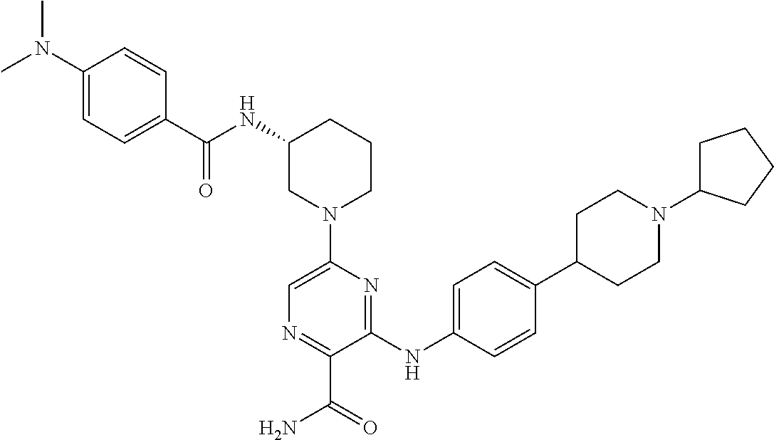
C1(NC(=O)C2=CC=C(N(C)C)C=C2)CN(C2=CN=C(C(=O)N)C(NC3=CC=C(C4CCN(C5CCCC5)CC4)C=C3)=N2)CCC1
